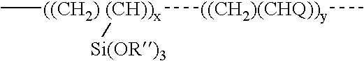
C[((CH2) (CH))x]([((CH2)(CHQ))y]C)[Si(OR)3]
